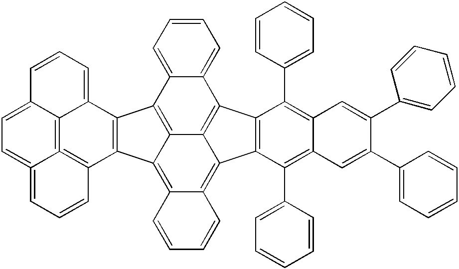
C12=CC=CC=C1C1=C3C(=C4C(=C5C3=C2C2=C5C(C3=CC=CC=C3)=C3C(=C2C2=CC=CC=C2)C=C(C2=CC=CC=C2)C(C2=CC=CC=C2)=C3)C=CC=C4)C2=C1C1=CC=CC3=CC=C4=CC=CC2=C4=C13
